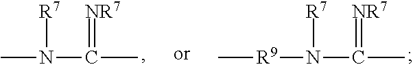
N(C(=[NR7])C)([R7])[R9]C.N(C(=[NR7])C)([R7])C
